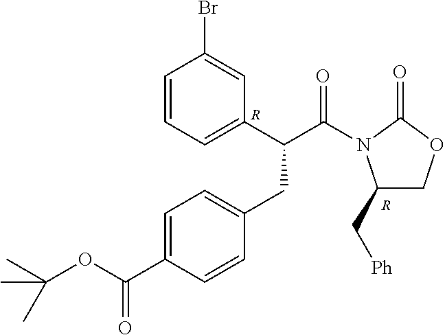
C1=CC=C(C(C(=O)N2C(C[Ph])COC2=O)CC2=CC=C(C(=O)OC(C)(C)C)C=C2)C=C1Br.[R].[R]
